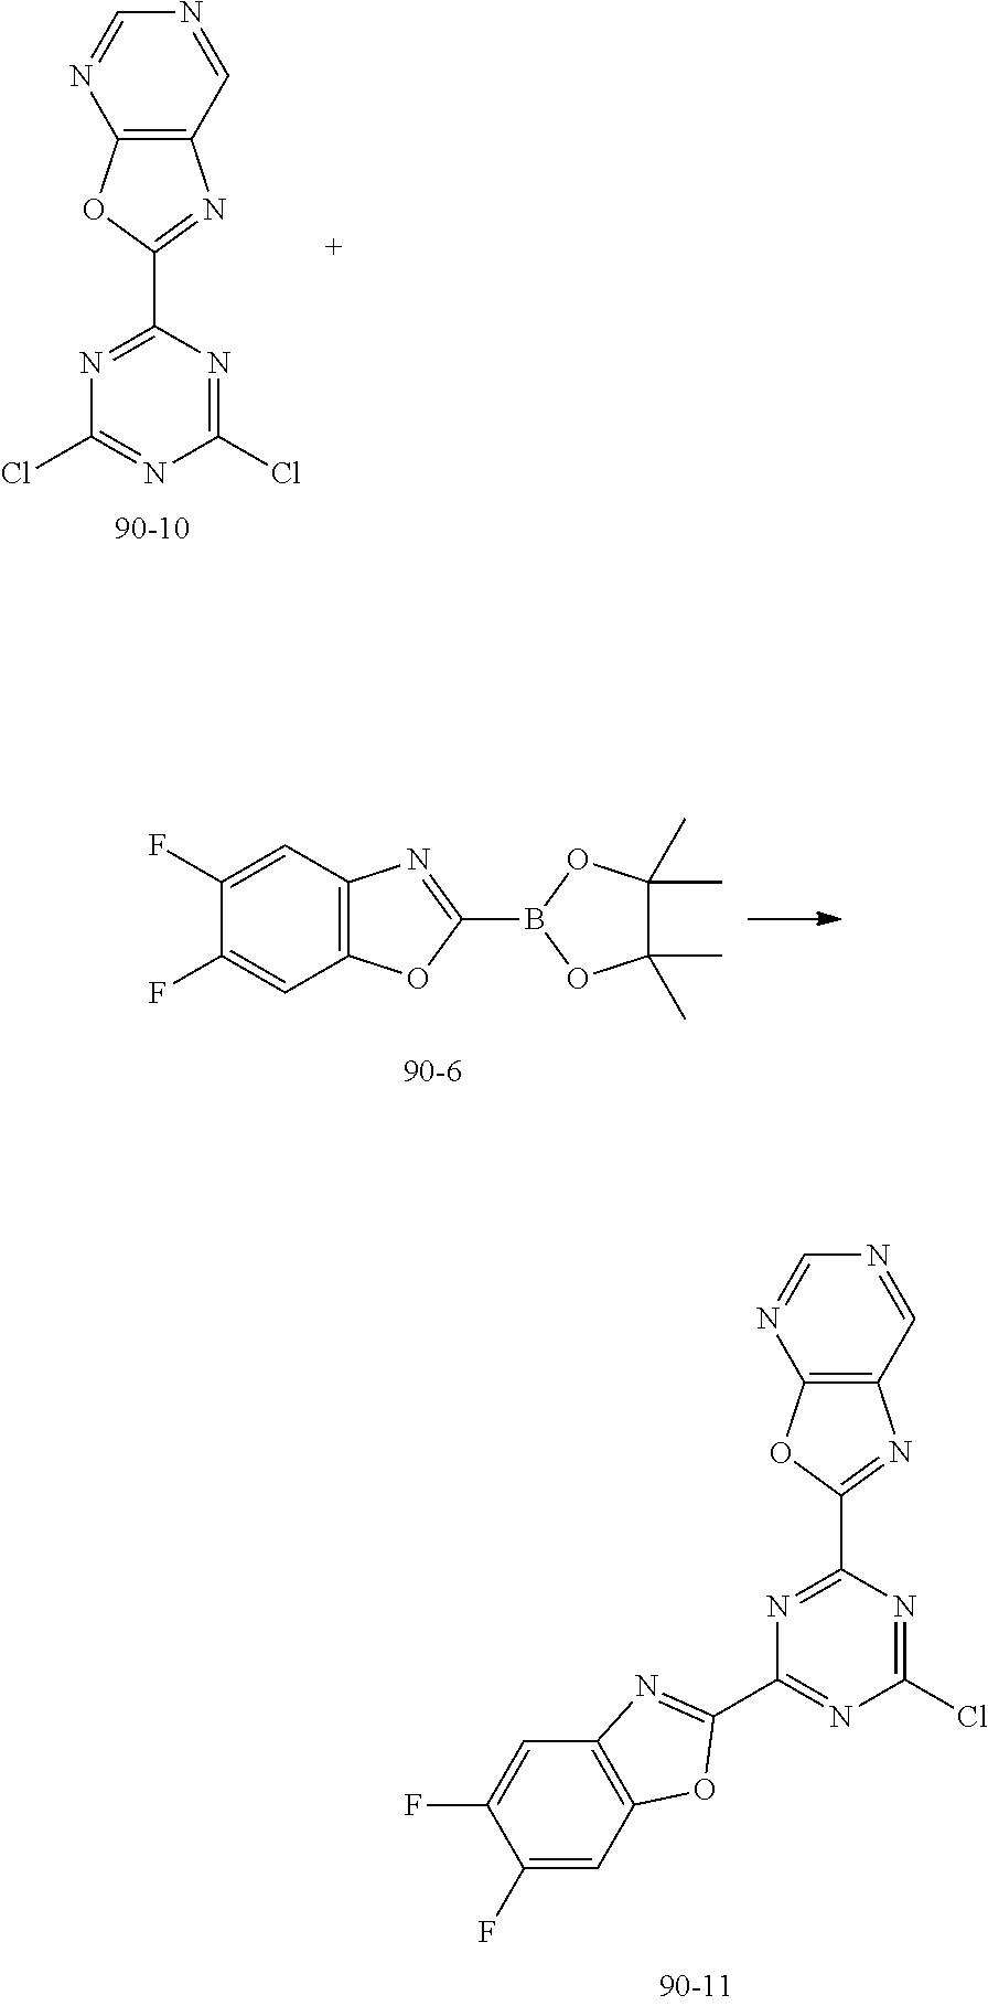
N1=CN=CC2=C1OC(C1=NC(Cl)=NC(Cl)=N1)=N2.C1(F)=CC2=C(C=C1F)OC(B1OC(C)(C)C(C)(C)O1)=N2.N1=CN=CC2=C1OC(C1=NC(C3=NC4=C(O3)C=C(F)C(F)=C4)=NC(Cl)=N1)=N2
